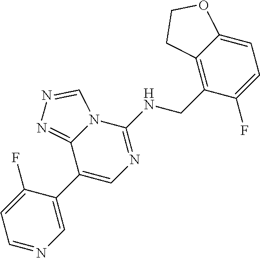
C1(C2=CN=C(NCC3=C4C(=CC=C3F)OCC4)N3C2=NN=C3)=CN=CC=C1F
